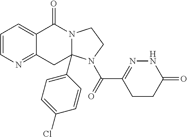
C1=CN=C2C(=C1)C(=O)N1C(C3=CC=C(Cl)C=C3)(C2)N(C(=O)C2=NNC(=O)CC2)CC1
